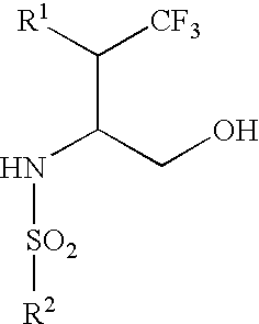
C(C(CO)N[SO2][R2])([R1])[CF3]
